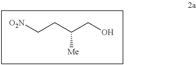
[O2N]CCC(CO)[Me]
